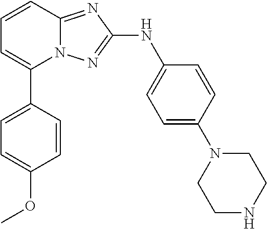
N12C(=NC(NC3=CC=C(N4CCNCC4)C=C3)=N1)C=CC=C2C1=CC=C(OC)C=C1
